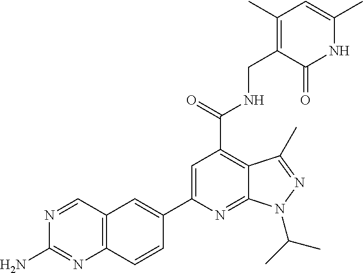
C12=C(C=CC(C3=CC(C(NCC4=C(C)C=C(C)NC4=O)=O)=C4C(=N3)N(C(C)C)N=C4C)=C1)N=C(N)N=C2
